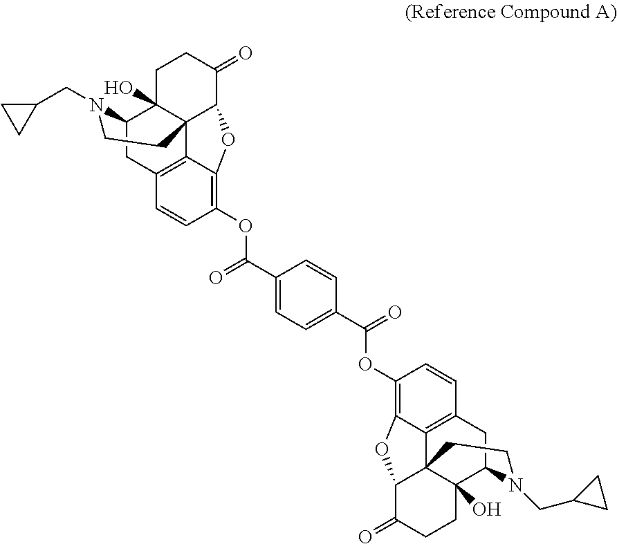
O(C(C1=CC=C(C(=O)OC2=C3C4=C(C=C2)CC2C5(O)C4(C(C(=O)CC5)O3)CCN2CC2CC2)C=C1)=O)C1=C2C3=C(C=C1)CC1C4(O)C3(C(C(=O)CC4)O2)CCN1CC1CC1
